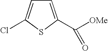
C1=C(C([OMe])=O)SC(Cl)=C1
